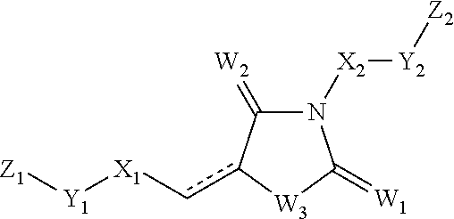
N1([X2][Y2][Z2])C(=[W2])c(c[X1][Y1][Z1])[W3]C1=[W1]
